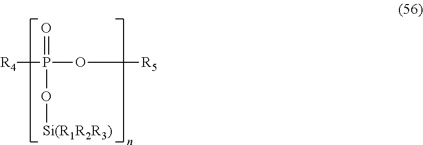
[R4]P(=O)(O[Si(R1R2R3)])O[R5]
